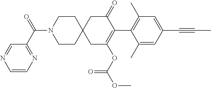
C1(C)=CC(C#CC)=CC(C)=C1C1=C(OC(OC)=O)CC2(CC1=O)CCN(C(C1=NC=CN=C1)=O)CC2
